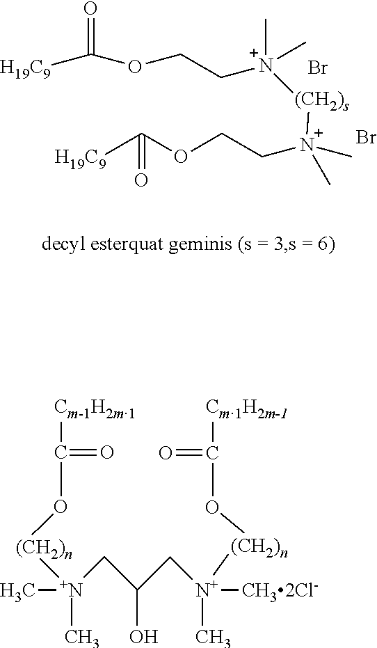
[H19C9]C(OCC[N+](C)(C)[(CH2)s][N+](C)(CCOC([H19C9])=O)C)=O.Br.Br.[N+](CC(O)C[N+]([(CH2)n]OC(=O)[Cm1H2m-1])(C)[CH32Cl-])([(CH2)n]OC(=O)[Cm-1H2m1])(C)C
